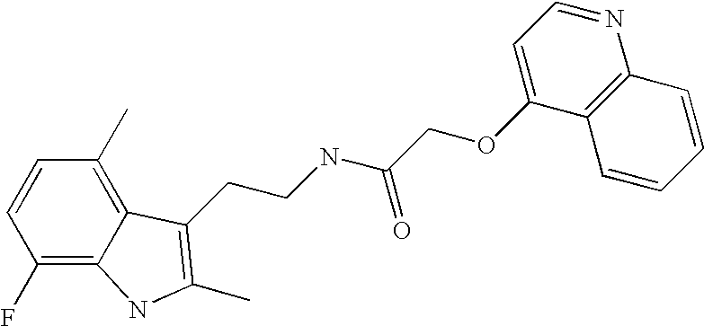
C1(F)=C2C(=C(C)C=C1)C(CCNC(COC1=CC=NC3=C1C=CC=C3)=O)=C(C)N2
